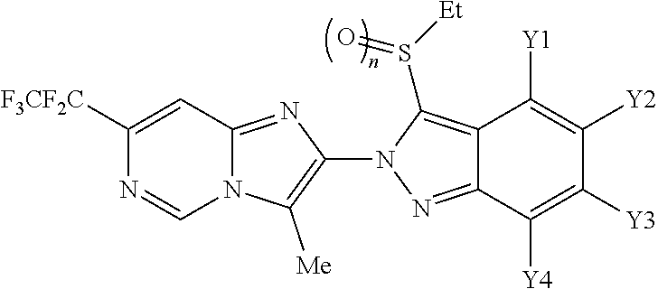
N12C(=NC(N3N=C4C(=C3S([Et])=O)C([Y1])=C([Y2])C([Y3])=C4[Y4])=C1[Me])C=C([F3CF2C])N=C2
